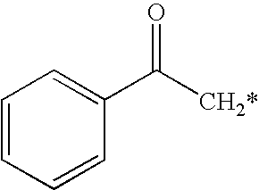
C1=CC=CC(C([CH2*])=O)=C1
